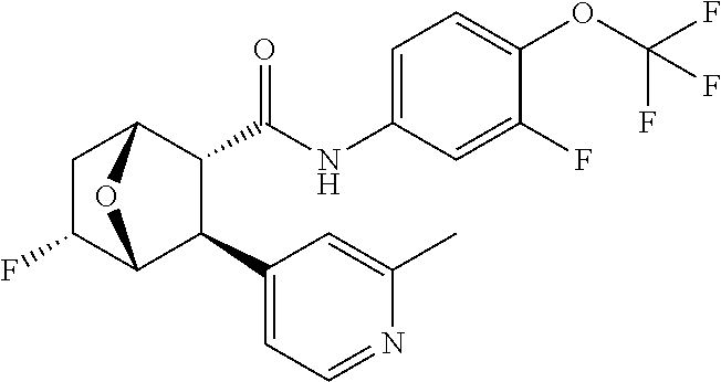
C1(F)=CC(NC(=O)C2C(C3=CC=NC(C)=C3)C3C(F)CC2O3)=CC=C1OC(F)(F)F
